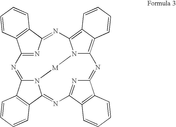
C12=NC(=NC3=C4C(=C5N3[M]N3C(=N1)C1=C(C3=NC3=NC(=N5)C5=C3C=CC=C5)C=CC=C1)C=CC=C4)C1=C2C=CC=C1
